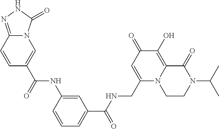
C1=CC(C(NC2=CC(C(=O)NCC3=CC(=O)C(O)=C4N3CCN(C(C)C)C4=O)=CC=C2)=O)=CN2C1=NNC2=O
